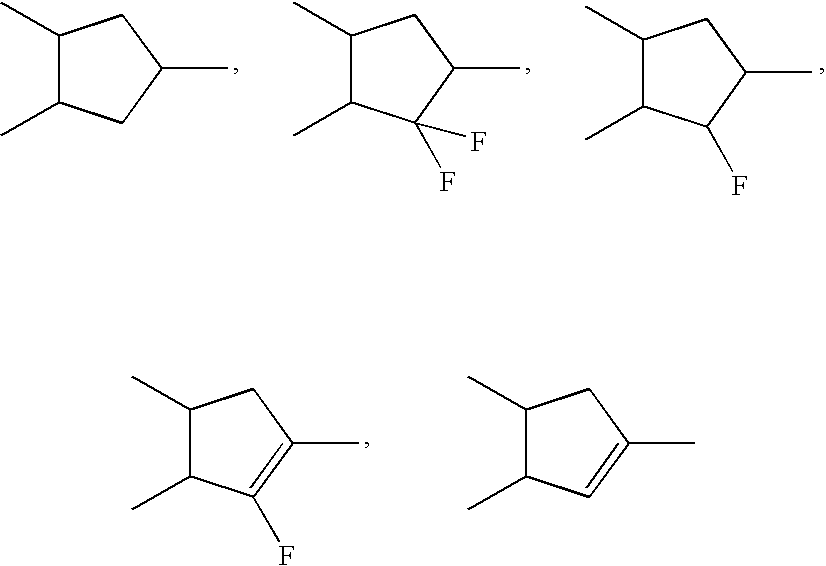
C1(C)C(C)CC(C)C1.C1(C)C(C)C(F)(F)C(C)C1.C1(C)C(C)C(F)C(C)C1.C1(C)C(C)C(F)=C(C)C1.C1(C)C(C)C=C(C)C1
